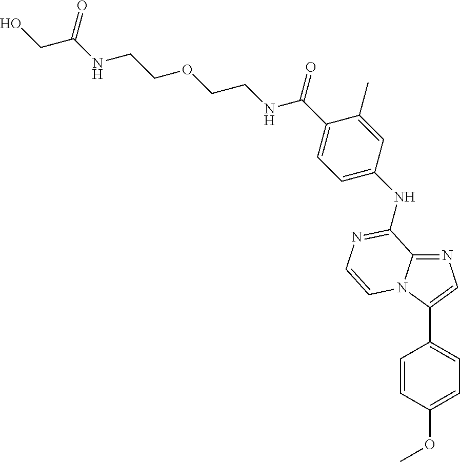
C(C1=CC=C(NC2=NC=CN3C(C4=CC=C(OC)C=C4)=CN=C32)C=C1C)(=O)NCCOCCNC(CO)=O
